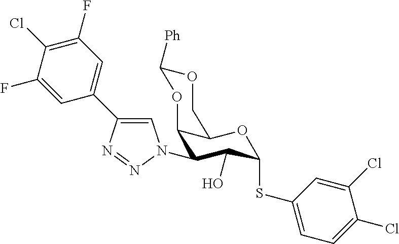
C12C(N3C=C(C4=CC(F)=C(Cl)C(F)=C4)N=N3)C(O)C(SC3=CC=C(Cl)C(Cl)=C3)OC1COC([Ph])O2
